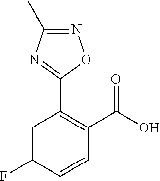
C1=C(F)C=CC(C(O)=O)=C1C1=NC(C)=NO1
